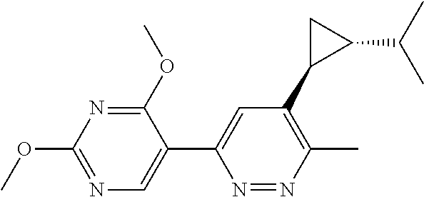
C1(OC)=NC(OC)=NC=C1C1=CC(C2CC2C(C)C)=C(C)N=N1
